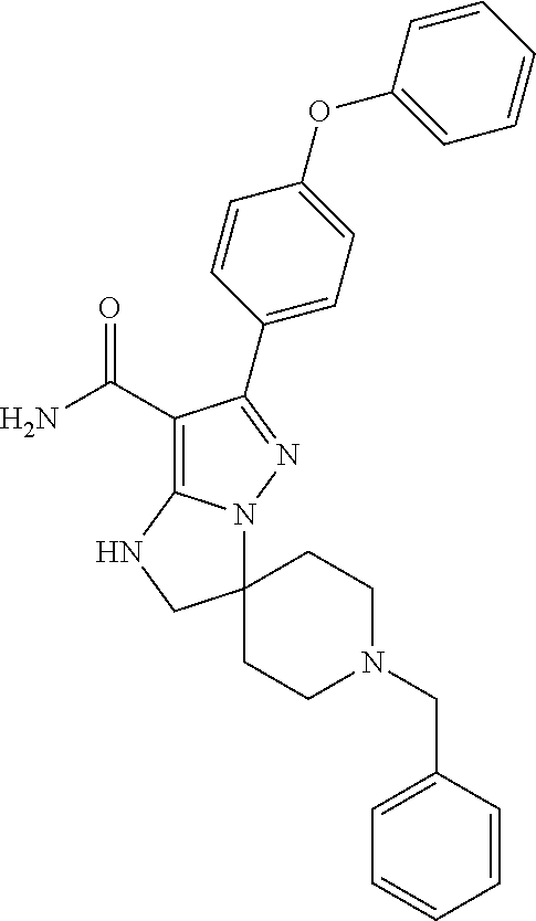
C1(C(N)=O)=C2N(N=C1C1=CC=C(OC3=CC=CC=C3)C=C1)C1(CN2)CCN(CC2=CC=CC=C2)CC1
